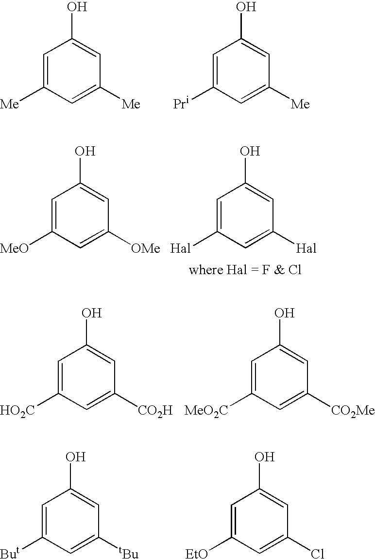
C1=C([But])C=C([tBu])C=C1O.C1=C([EtO])C=C(Cl)C=C1O.C1=C([Me])C=C([Me])C=C1O.C1=C([Pr])C=C([Me])C=C1O.C1=C([Hal])C=C([Hal])C=C1O.C1=C([MeO])C=C([OMe])C=C1O.C1=C([HO2C])C=C([CO2H])C=C1O.C1=C([MeO2C])C=C([CO2Me])C=C1O
